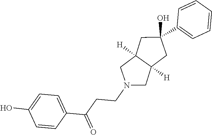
C1(O)(C2=CC=CC=C2)CC2([H])C([H])(CN(CCC(C3=CC=C(O)C=C3)=O)C2)C1
